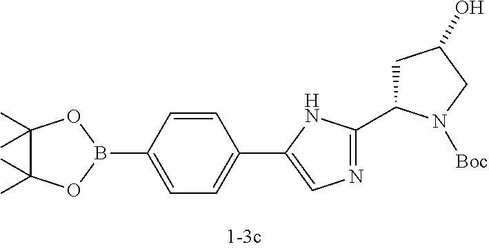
C1(B2OC(C)(C)C(C)(C)O2)=CC=C(C2=CN=C(C3CC(O)CN3[Boc])N2)C=C1
